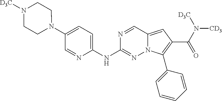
N1(C2=CC=C(NC3=NN4C(=CC(C(=O)N([CD3])[D3C])=C4C4=CC=CC=C4)C=N3)N=C2)CCN([D3C])CC1
